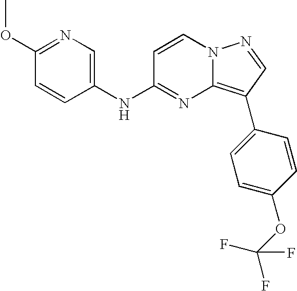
C1(OC)=NC=C(NC2=NC3=C(C4=CC=C(OC(F)(F)F)C=C4)C=NN3C=C2)C=C1
